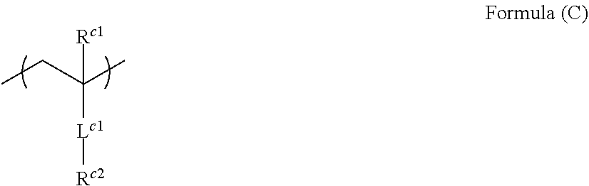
CCC(C)([Rc1])[Lc1][Rc2]
